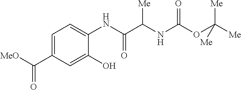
C1=C(C([MeO])=O)C=C(O)C(NC(C(NC(OC([Me])([Me])[Me])=O)[Me])=O)=C1
